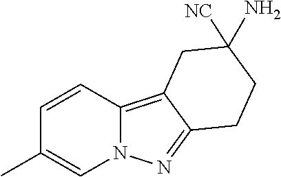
C1=CC2=C3C(=NN2C=C1C)CCC([NC])(N)C3
